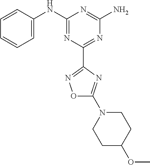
C1=CC(NC2=NC(C3=NOC(N4CCC(OC)CC4)=N3)=NC(N)=N2)=CC=C1
